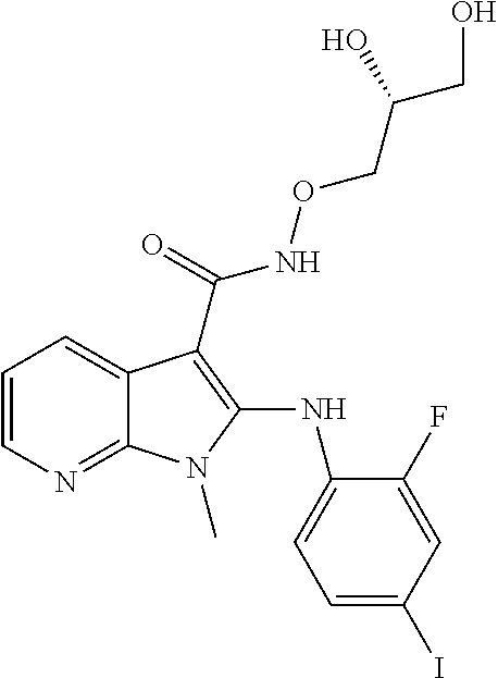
C1=CN=C2C(=C1)C(C(NOCC(CO)O)=O)=C(NC1=CC=C(I)C=C1F)N2C
